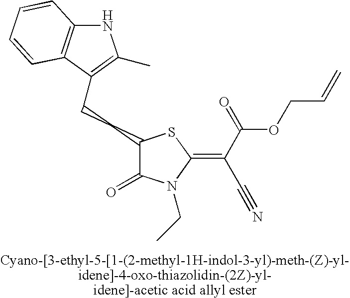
C(CC1C(=O)N(CC)C(=C(C(=O)OCC=C)C#N)S1)C1=C(C)NC2=C1C=CC=C2
